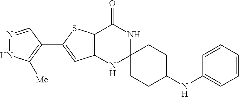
N1=CC(C2=CC3=C(S2)C(=O)NC2(N3)CCC(NC3=CC=CC=C3)CC2)=C([Me])N1
